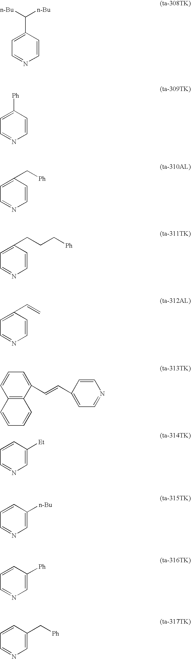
C1=CC(C([n-Bu])[n-Bu])=CC=N1.C1=CC([Ph])=CC=N1.C1=CC(C[Ph])=CC=N1.C1=CC(CCC[Ph])=CC=N1.C1=CC(C=C)=CC=N1.C12=C(C(C=CC3=CC=NC=C3)=CC=C1)C=CC=C2.C1=C([Et])C=CC=N1.C1=C([n-Bu])C=CC=N1.C1=C([Ph])C=CC=N1.C1=C(C[Ph])C=CC=N1
